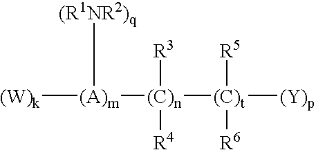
[(W)k][(A)m]([(C)n]([(C)t]([(Y)p])([R6])[R5])([R4])[R3])[(R1NR2)q]
